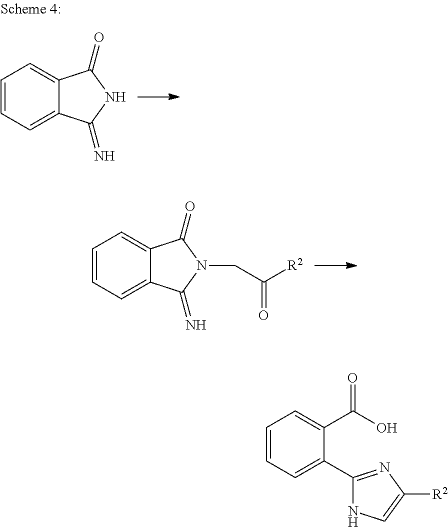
C1=CC=C2C(=C1)C(=O)N(CC([R2])=O)C2=N.C1=CC=C2C(=C1)C(=O)NC2=N.C1=CC=C(C2=NC([R2])=CN2)C(C(O)=O)=C1
